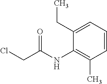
C1(CC)=CC=CC(C)=C1NC(CCl)=O
